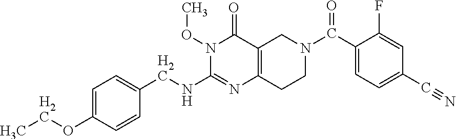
C1=C(OCC)C=CC(CNC2=NC3=C(C(=O)N2OC)CN(C(=O)C2=CC=C(C#N)C=C2F)CC3)=C1
